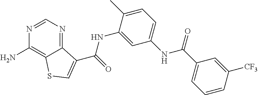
C1=NC(N)=C2C(=N1)C(C(NC1=CC(NC(C3=CC=CC([CF3])=C3)=O)=CC=C1C)=O)=CS2
